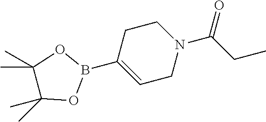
C1C(B2OC(C)(C)C(C)(C)O2)=CCN(C(CC)=O)C1
